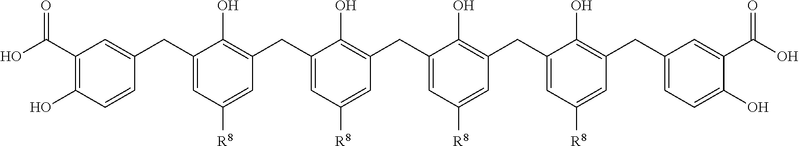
OC(C1=C(O)C=CC(CC2=CC([R8])=CC(CC3=CC([R8])=CC(CC4=CC([R8])=CC(CC5=CC([R8])=CC(CC6=CC=C(O)C(C(O)=O)=C6)=C5O)=C4O)=C3O)=C2O)=C1)=O
